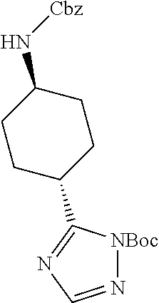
N(C1CCC(C2=NC=N[NBoc]2)CC1)[Cbz]
